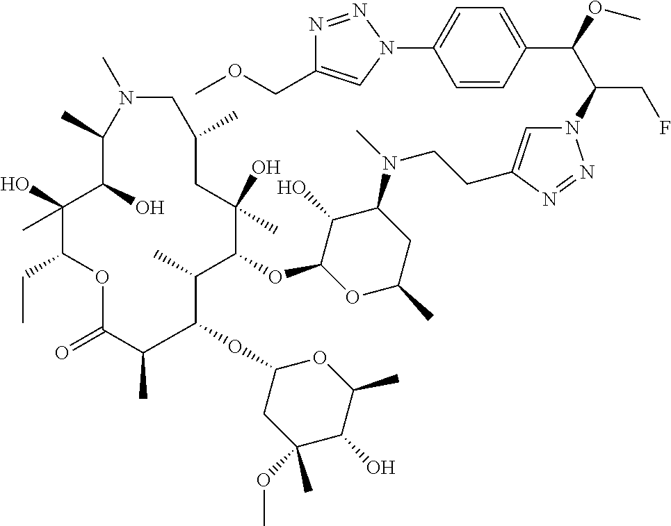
N1=NN(C(C(C2=CC=C(N3N=NC(COC)=C3)C=C2)OC)CF)C=C1CCN(C1C(O)C(OC2C(C)C(OC3CC(OC)(C)C(O)C(C)O3)C(C)C(=O)OC(CC)C(O)(C)C(O)C(C)N(C)CC(C)CC2(O)C)OC(C)C1)C
